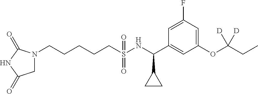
N1(CCCCCS(NC(C2=CC(OC(CC)([D])[D])=CC(F)=C2)C2CC2)(=O)=O)CC(=O)NC1=O
